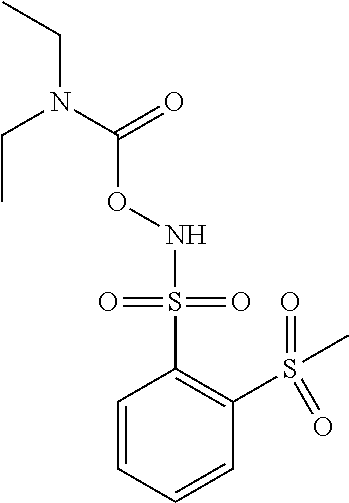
N(OC(=O)N(CC)CC)S(C1=C(S(C)(=O)=O)C=CC=C1)(=O)=O
